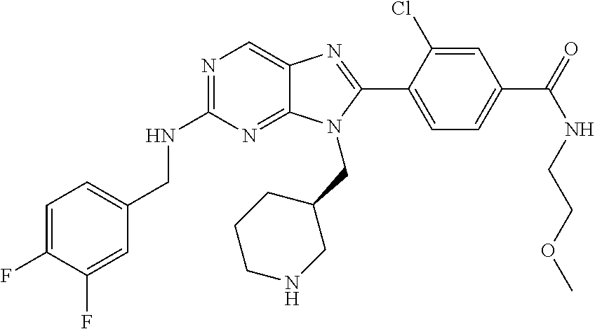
C1=C(F)C(F)=CC(CNC2=NC=C3C(=N2)N(CC2CCCNC2)C(C2=CC=C(C(=O)NCCOC)C=C2Cl)=N3)=C1
